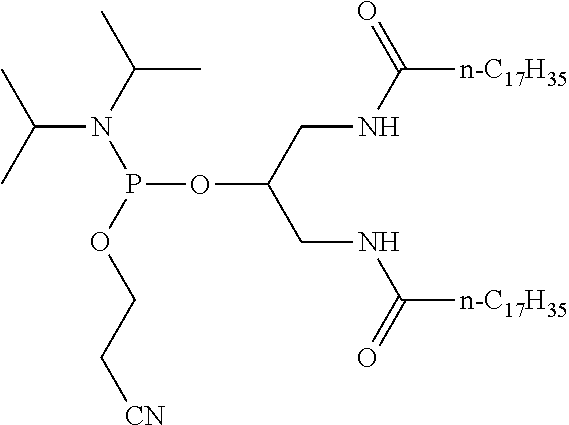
P(OC(CNC([n-C17H35])=O)CNC([n-C17H35])=O)(N(C(C)C)C(C)C)OCC[CN]
